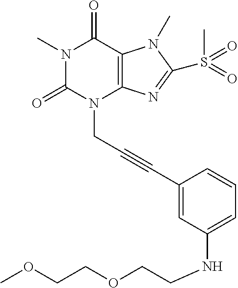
N1(C)C(=O)N(CC#CC2=CC(NCCOCCOC)=CC=C2)C2=C(C1=O)N(C)C(S(C)(=O)=O)=N2
